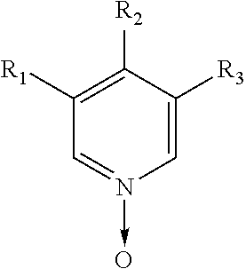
C1([R1])=C([R2])C([R3])=CN(->O)=C1
